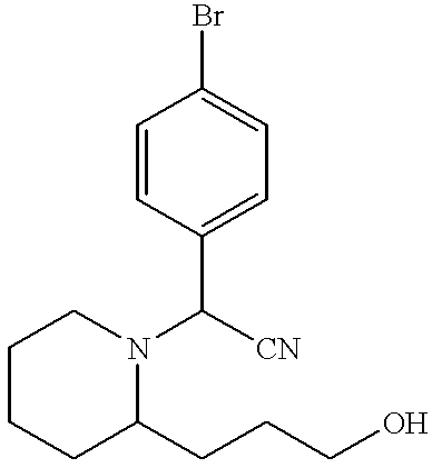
C1CCC(CCCO)N(C([CN])C2=CC=C(Br)C=C2)C1
